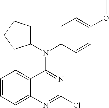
C1=CC=C2C(=C1)C(N(C1CCCC1)C1=CC=C(OC)C=C1)=NC(Cl)=N2
